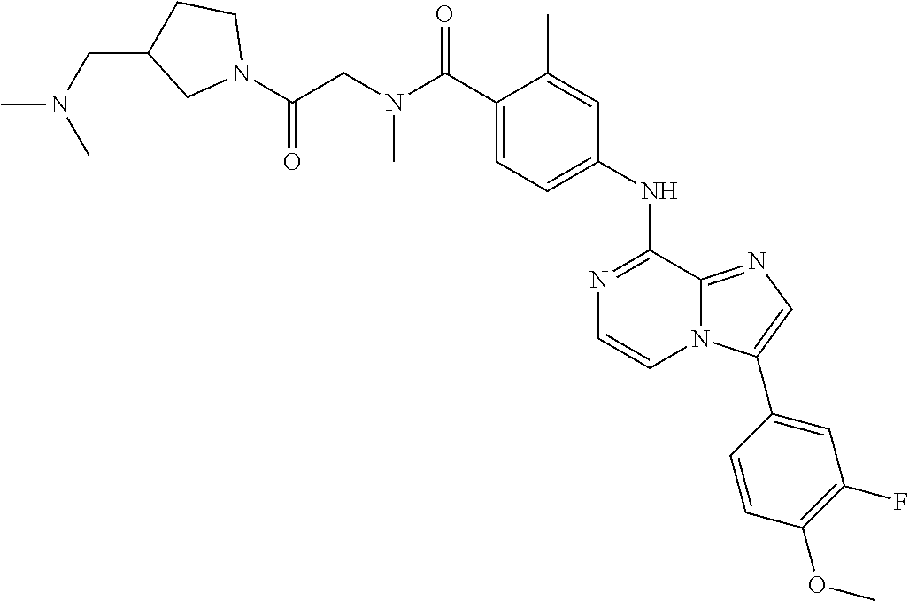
N(C(C1=CC=C(NC2=NC=CN3C2=NC=C3C2=CC(F)=C(OC)C=C2)C=C1C)=O)(CC(N1CCC(CN(C)C)C1)=O)C
